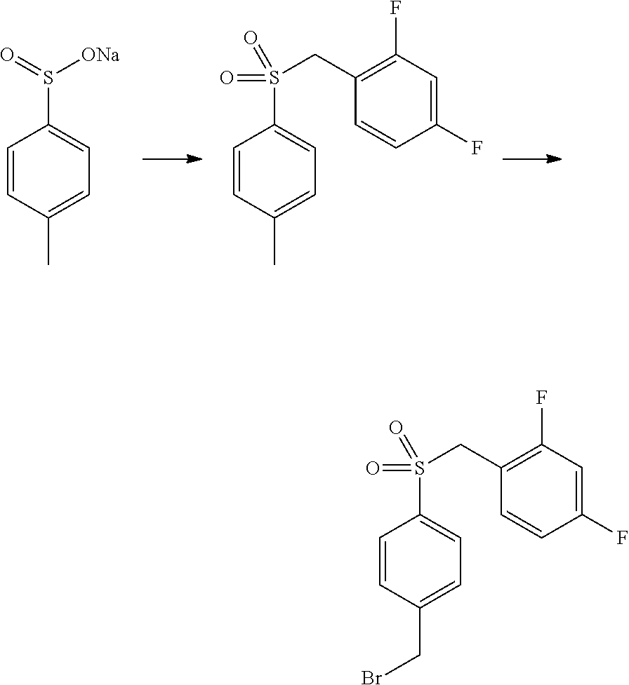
C1=CC(C)=CC=C1S(=O)[ONa].C1=CC(C)=CC=C1S(=O)(CC1=C(F)C=C(F)C=C1)=O.C1=CC(CBr)=CC=C1S(=O)(CC1=C(F)C=C(F)C=C1)=O
